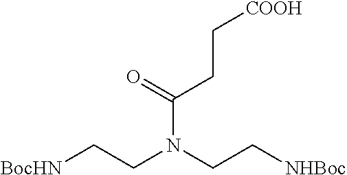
[BocHN]CCN(CC[NHBoc])C(CC[COOH])=O
